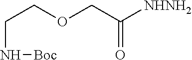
C(N[Boc])COCC([NHNH2])=O
